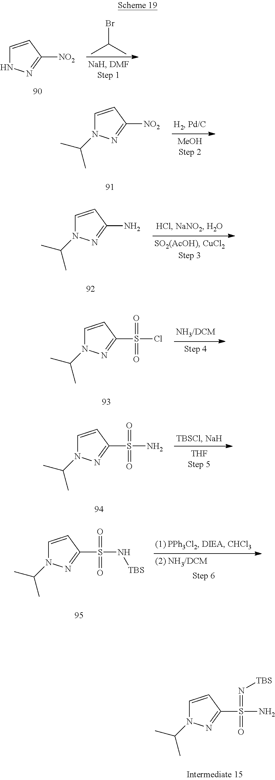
C1=CC([NO2])=NN1.BrC(C)C.C1=CC([NO2])=NN1C(C)C.C1=CC(N)=NN1C(C)C.C1=CC(S(Cl)(=O)=O)=NN1C(C)C.C1=CC(S(N)(=O)=O)=NN1C(C)C.C1=CC(S(N[TBS])(=O)=O)=NN1C(C)C.C1=CC(S(N)(=N[TBS])=O)=NN1C(C)C
